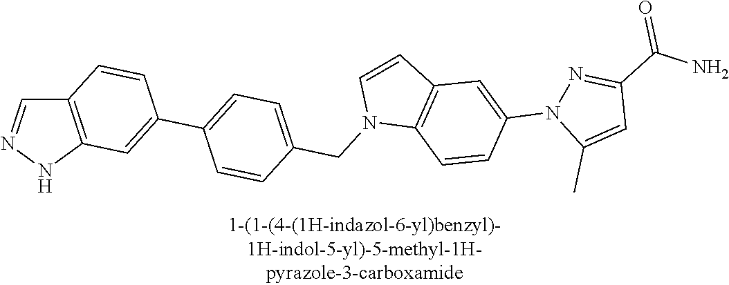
C12=C(NN=C1)C=C(C1=CC=C(CN3C4=C(C=C3)C=C(N3C(C)=CC(C(N)=O)=N3)C=C4)C=C1)C=C2
